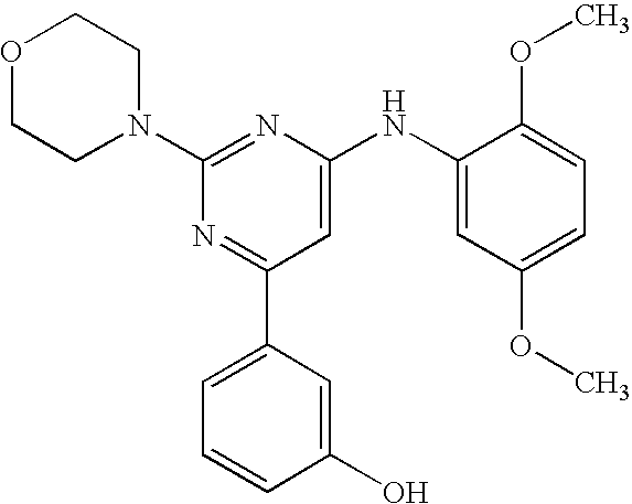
C1(N2CCOCC2)=NC(NC2=CC(OC)=CC=C2OC)=CC(C2=CC=CC(O)=C2)=N1
